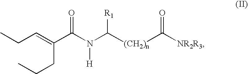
CCC=C(CCC)C(=O)N([H])C([R1])[(CH2)n]C(=O)[NR2R3]
